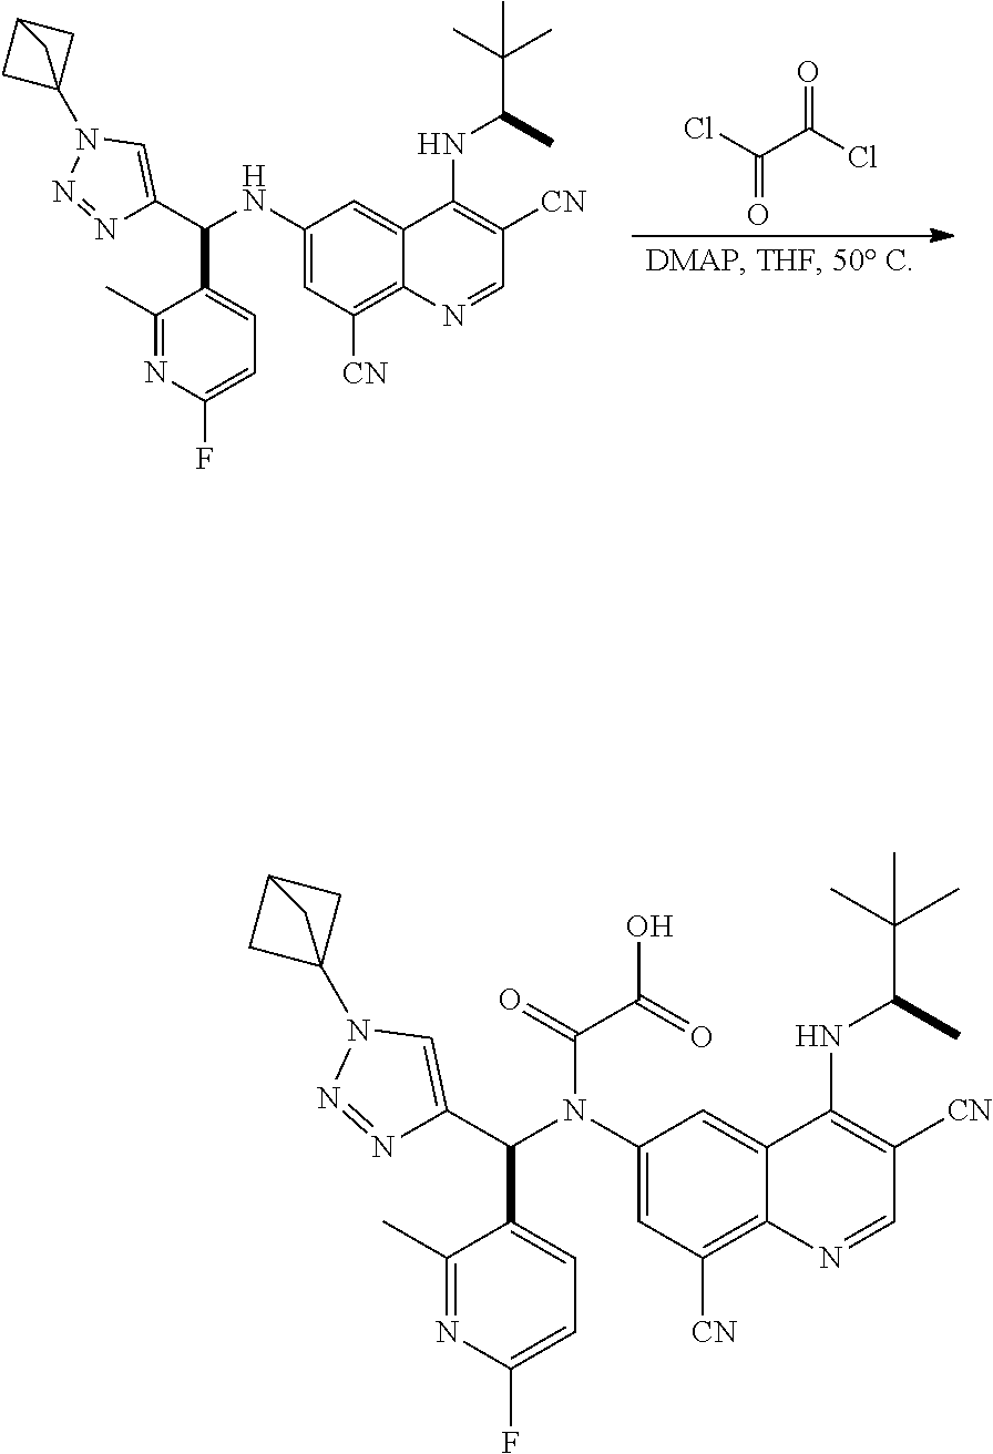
C1(N(C(C2=CC=C(F)N=C2C)C2=CN(C34CC(C3)C4)N=N2)C(C(O)=O)=O)=CC([CN])=C2C(=C1)C(NC(C(C)(C)C)C)=C([CN])C=N2.C1(NC(C2=CC=C(F)N=C2C)C2=CN(C34CC(C3)C4)N=N2)=CC([CN])=C2C(=C1)C(NC(C(C)(C)C)C)=C([CN])C=N2.C(=O)(Cl)C(Cl)=O
